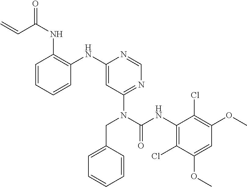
C1=CC=CC(NC2=CC(N(C(NC3=C(Cl)C(OC)=CC(OC)=C3Cl)=O)CC3=CC=CC=C3)=NC=N2)=C1NC(C=C)=O
